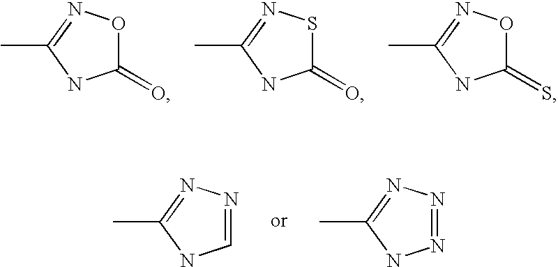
C1(=O)ON=C(C)N1.C1(=O)SN=C(C)N1.C1(=S)ON=C(C)N1.C1=NN=C(C)N1.N1=NN=C(C)N1
